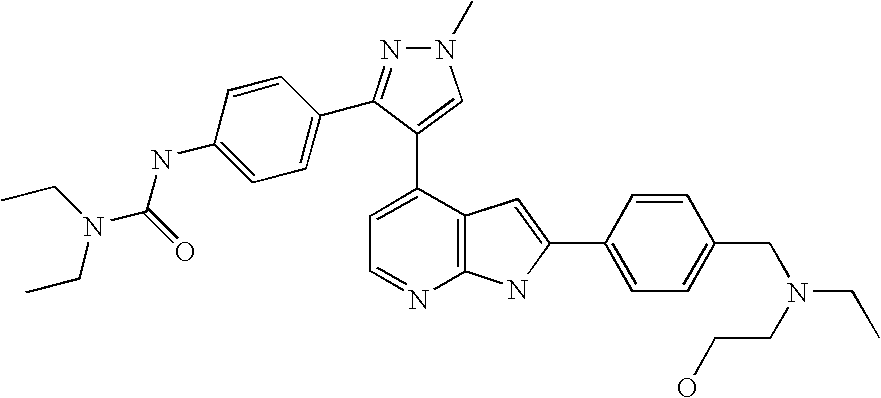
C1=C(C2=CN(C)N=C2C2=CC=C(NC(=O)N(CC)CC)C=C2)C2=C(N=C1)NC(C1=CC=C(CN(CC)CCO)C=C1)=C2
